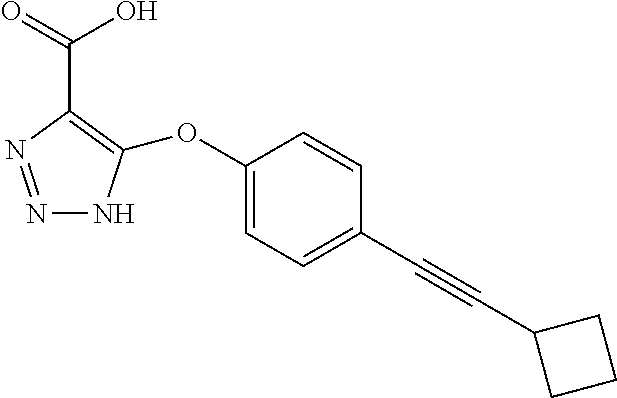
N1=NC(C(O)=O)=C(OC2=CC=C(C#CC3CCC3)C=C2)N1
